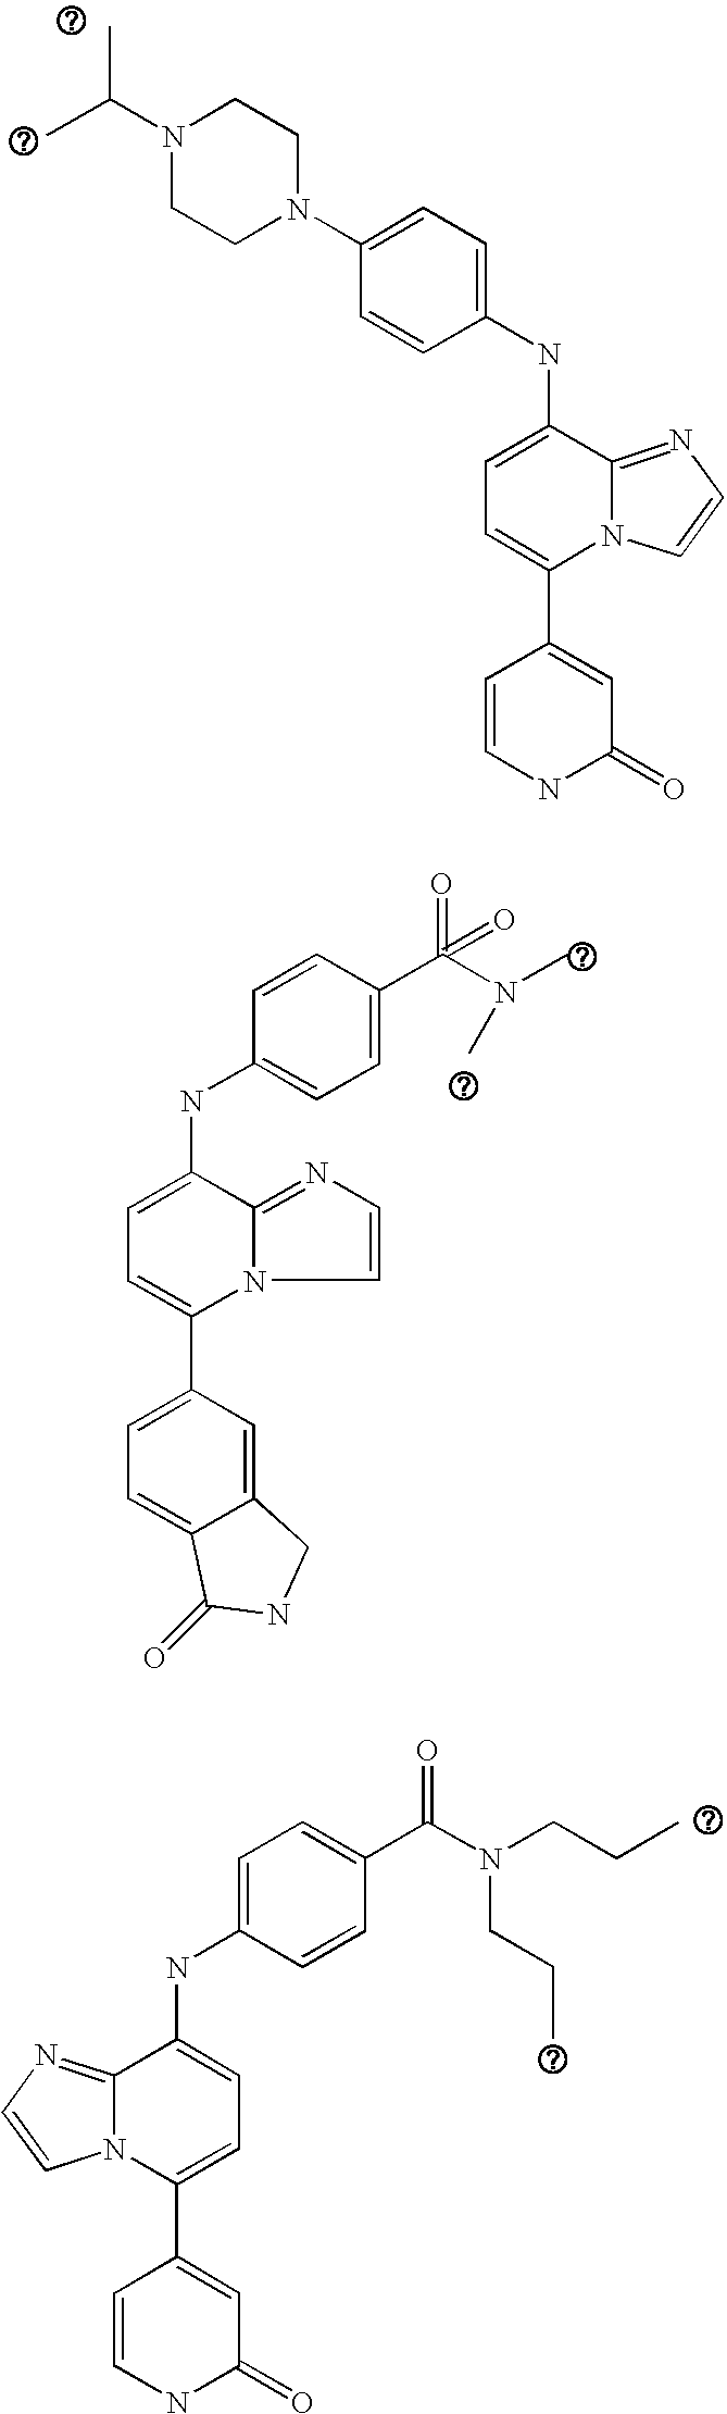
C1(NC2=CC=C(N3CCN(C(C)C)CC3)C=C2)=CC=C(C2=CC(=O)NC=C2)N2C1=NC=C2.C1(C2=CC=C(NC3=CC=C(C(N(C)C)(=O)=O)C=C3)C3=NC=CN23)=CC=C2C(=C1)CNC2=O.C1(NC2=CC=C(C(N(CCC)CCC)=O)C=C2)=CC=C(C2=CC(=O)NC=C2)N2C1=NC=C2
